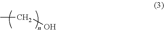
C(O)C
